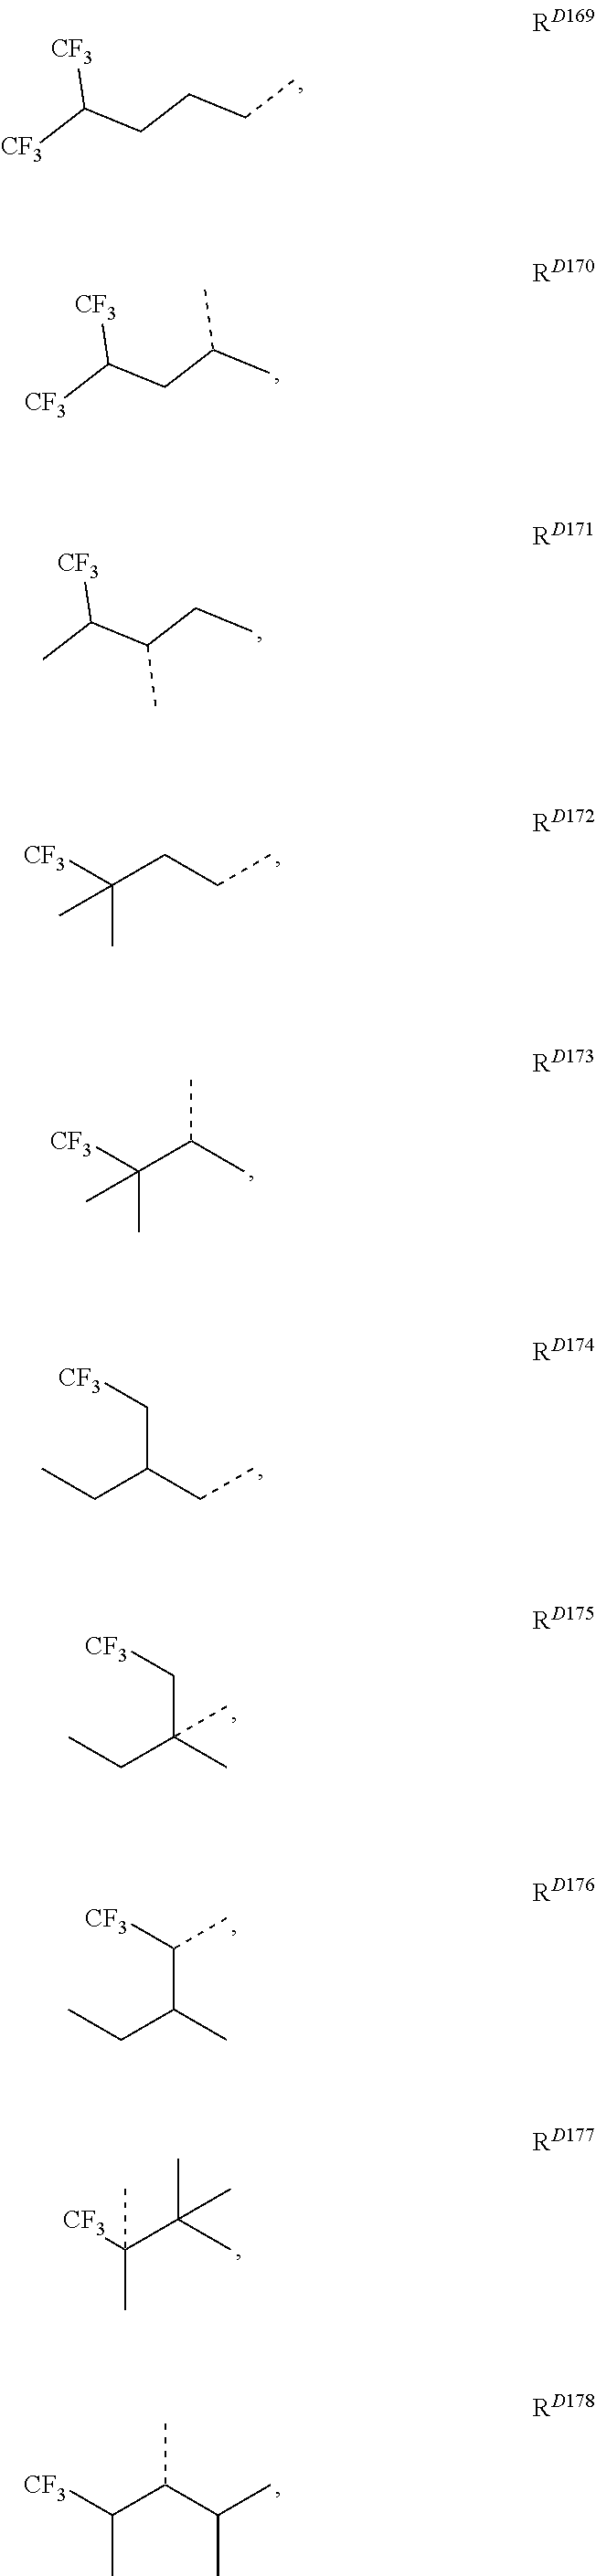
C(CCCC)([CF3])[CF3].C(CC(C)C)([CF3])[CF3].C(C(CC)C)(C)[CF3].[CF3]C(CCC)(C)C.[CF3]C(C(C)C)(C)C.CCC(CC)C[CF3].CCC(C)(C[CF3])C.CCC(C)C([CF3])C.[CF3]C(C(C)(C)C)(C)C.C([CF3])(C(C(C)C)C)C
